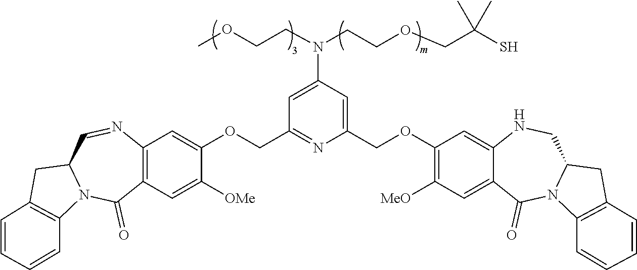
C1(COC2=CC3=C(C=C2[OMe])C(=O)N2C(C=N3)CC3=C2C=CC=C3)=NC(COC2=C([MeO])C=C3C(=C2)NCC2N(C3=O)C3=C(C2)C=CC=C3)=CC(N(CCOCC(S)(C)C)CCOC)=C1
